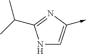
N1C=C(->C)N=C1C(C)C
